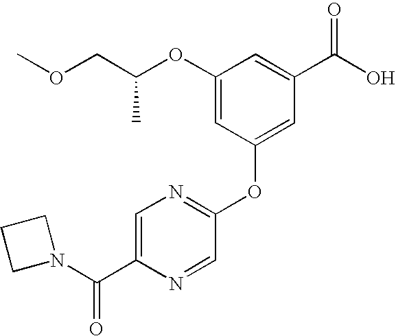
C1(OC(COC)C)=CC(OC2=NC=C(C(=O)N3CCC3)N=C2)=CC(C(O)=O)=C1
